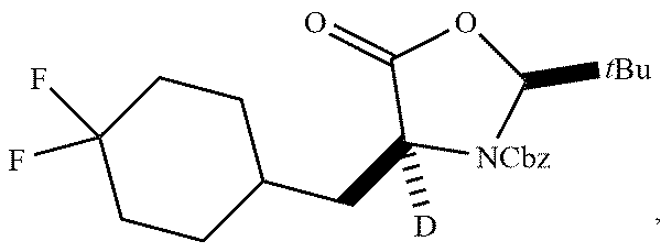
C1CC(CC2([D])[NCbz]C([tBu])OC2=O)CCC1(F)F
